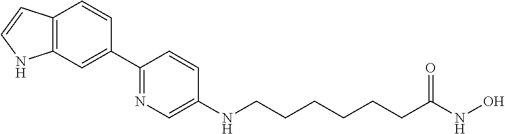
C12=C(C=CN1)C=CC(C1=NC=C(NCCCCCCC(NO)=O)C=C1)=C2
